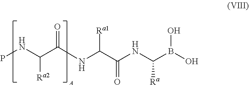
C(C(NC(C(NC(B(O)O)[Ra])=O)[Ra1])=O)(NP)[Ra2]
